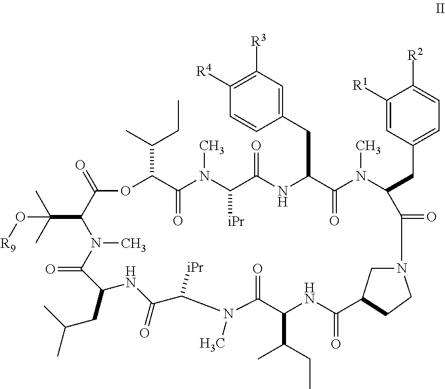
C1(CC2C(=O)N(C)C(CC3=CC=C([R2])C([R1])=C3)C(=O)N3CC(CC3)C(=O)NC(C(C)CC)C(=O)N(C)C([iPr])C(=O)NC(CC(C)C)C(=O)N(C)C(C(C)(C)O[R9])C(=O)OC(C(CC)C)C(=O)N(C)C([iPr])C(=O)N2)=CC([R3])=C([R4])C=C1
